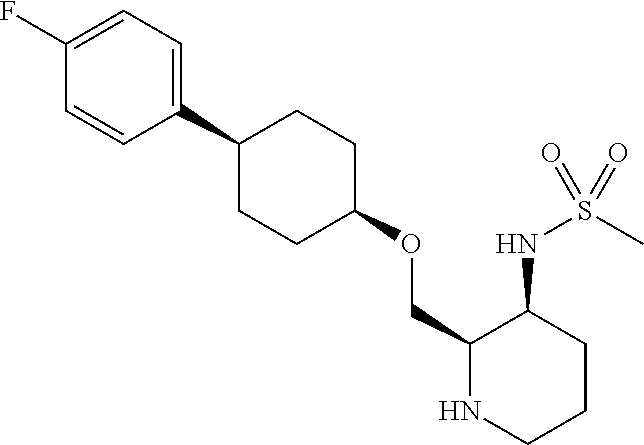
C1(C2CCC(OCC3NCCCC3NS(C)(=O)=O)CC2)=CC=C(F)C=C1
